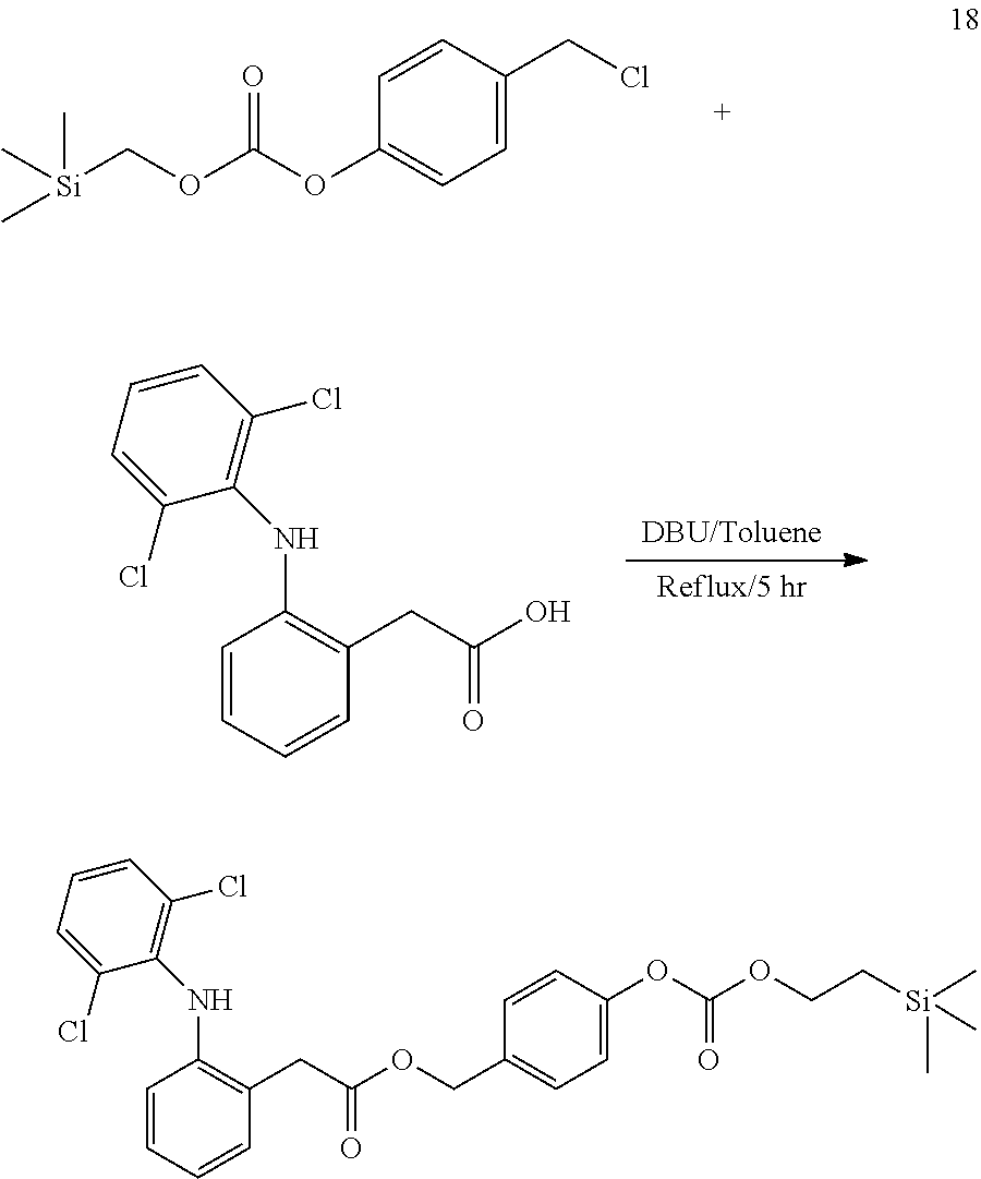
[Si](COC(OC1=CC=C(CCl)C=C1)=O)(C)(C)C.C1=CC=CC(CC(O)=O)=C1NC1=C(Cl)C=CC=C1Cl.C1=CC=CC(CC(OCC2=CC=C(OC(OCC[Si](C)(C)C)=O)C=C2)=O)=C1NC1=C(Cl)C=CC=C1Cl
